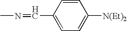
C1(C=NC)=CC=C([N(Et)2])C=C1
